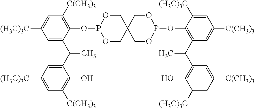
O1CC2(COP1OC1=C(C(C3=C(O)C([(H3C)3C])=CC([C(CH3)3])=C3)C)C=C([C(CH3)3])C=C1[(H3C)3C])COP(OC1=C([C(CH3)3])C=C([(H3C)3C])C=C1C(C1=CC([(H3C)3C])=CC([C(CH3)3])=C1O)C)OC2
